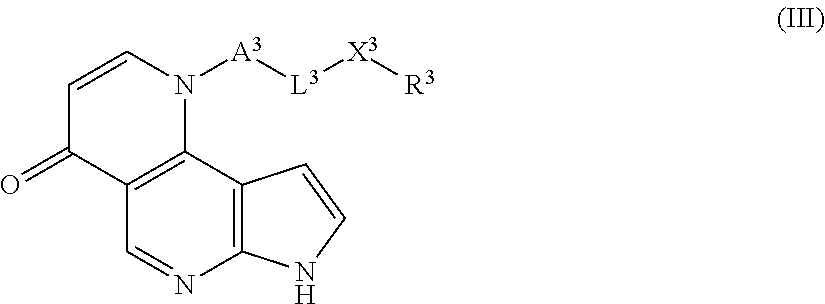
C1=CN([A3][L3][X3][R3])C2=C(C1=O)C=NC1=C2C=CN1
